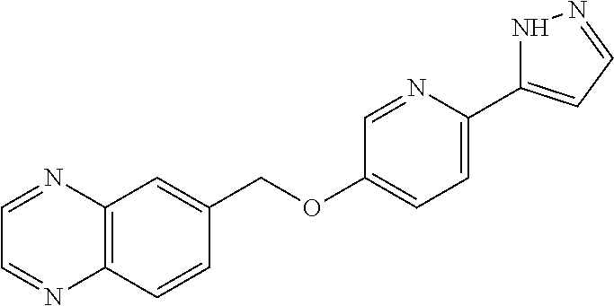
C12=C(C=CC(COC3=CC=C(C4=CC=NN4)N=C3)=C1)N=CC=N2
